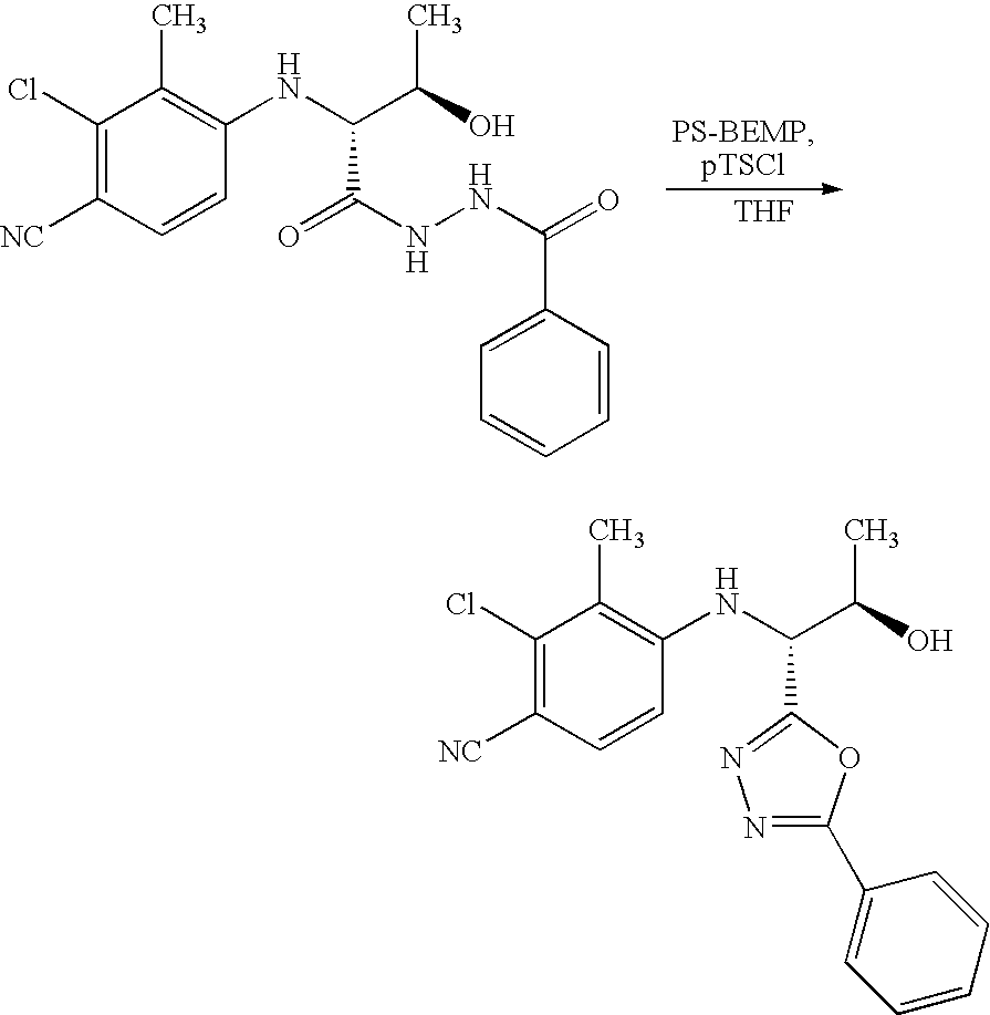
C1(Cl)=C([NC])C=CC(NC(C(C)O)C(NNC(=O)C2=CC=CC=C2)=O)=C1C.[THF].C1(Cl)=C([NC])C=CC(NC(C(C)O)C2=NN=C(C3=CC=CC=C3)O2)=C1C
